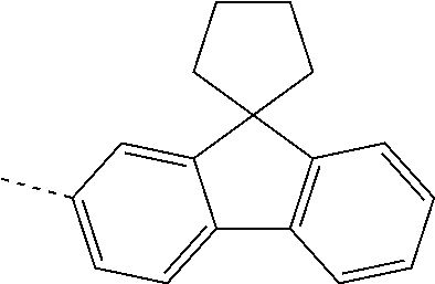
C12=CC=C(C)C=C1C1(C3=C2C=CC=C3)CCCC1
